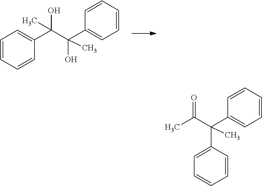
C1=CC=CC(C(C(C2=CC=CC=C2)(O)C)(O)C)=C1.C1=CC=CC(C(C(C)=O)(C2=CC=CC=C2)C)=C1
